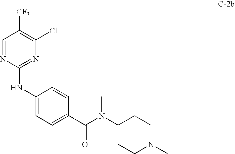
C1=NC(NC2=CC=C(C(=O)N(C3CCN(C)CC3)C)C=C2)=NC(Cl)=C1[CF3]
